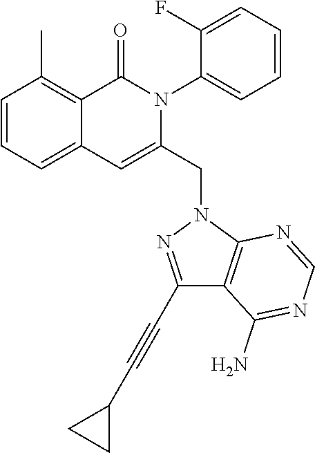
C1=CC=C2C(=C1C)C(=O)N(C1=CC=CC=C1F)C(CN1C3=C(C(N)=NC=N3)C(C#CC3CC3)=N1)=C2
